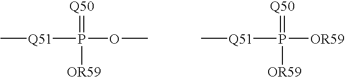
[Q50]=P([Q51]C)(OC)[OR59].[Q50]=P([Q51]C)([OR59])[OR59]
